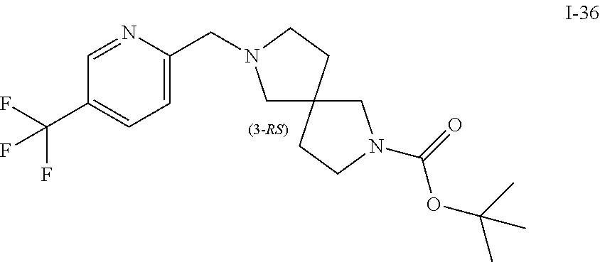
C1C2(CCN1CC1=CC=C(C(F)(F)F)C=N1)CN(C(OC(C)(C)C)=O)CC2
